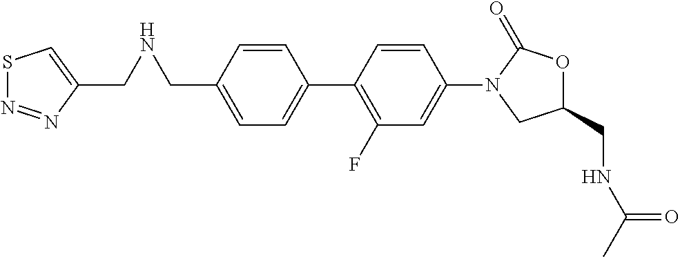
C1=C(CNCC2=CSN=N2)C=CC(C2=C(F)C=C(N3CC(CNC(C)=O)OC3=O)C=C2)=C1
